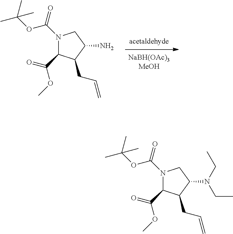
N1(C(=O)OC(C)(C)C)C(C(=O)OC)C(CC=C)C(N(CC)CC)C1.N1(C(=O)OC(C)(C)C)C(C(=O)OC)C(CC=C)C(N)C1
